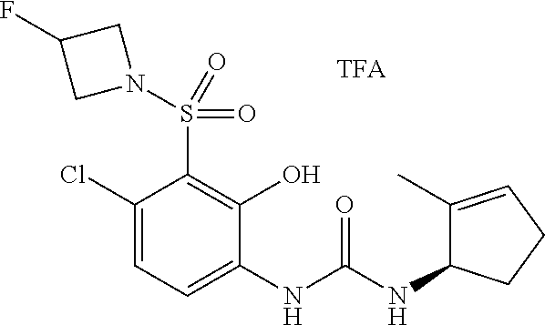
C1(Cl)=CC=C(NC(NC2C(C)=CCC2)=O)C(O)=C1S(=O)(=O)N1CC(F)C1
